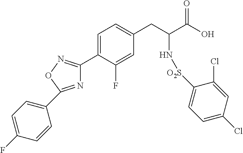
C1=C(C2=NOC(C3=CC=C(F)C=C3)=N2)C(F)=CC(CC(C(O)=O)N[O2S]C2=CC=C(Cl)C=C2Cl)=C1
